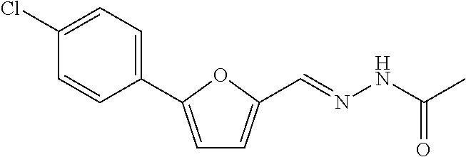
C1(Cl)=CC=C(C2=CC=C(C=NNC(C)=O)O2)C=C1
